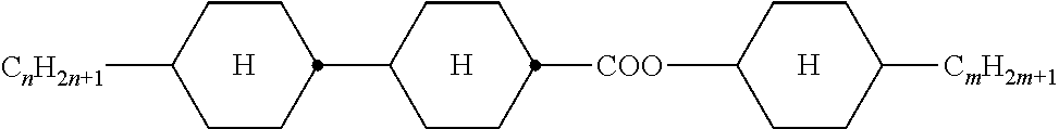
[H].[H].C1([CnH2n+1])CCC(C2CCC([COO]C3CCC([CmH2m+1])CC3)CC2)CC1.[H]
